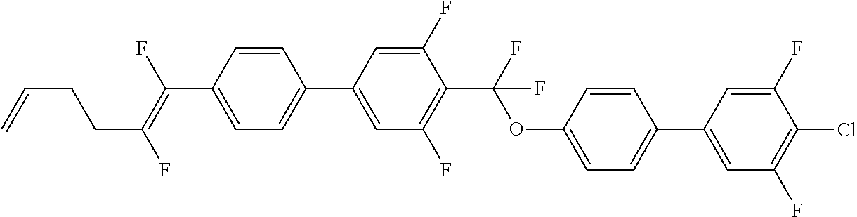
C1=CC(C(=C(F)CCC=C)F)=CC=C1C1=CC(F)=C(C(OC2=CC=C(C3=CC(F)=C(Cl)C(F)=C3)C=C2)(F)F)C(F)=C1
